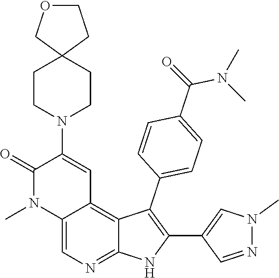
N1(C)N=CC(C2=C(C3=CC=C(C(N(C)C)=O)C=C3)C3=C4C=C(N5CCC6(CC5)CCOC6)C(=O)N(C)C4=CN=C3N2)=C1
